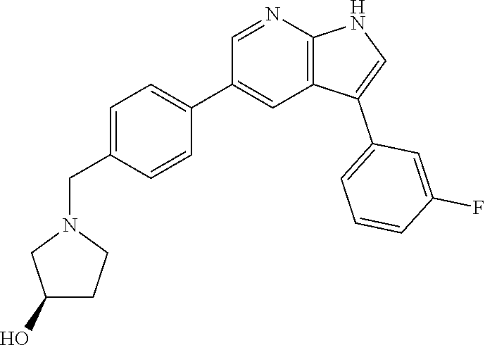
C1=NC2=C(C=C1C1=CC=C(CN3CC(O)CC3)C=C1)C(C1=CC=CC(F)=C1)=CN2
